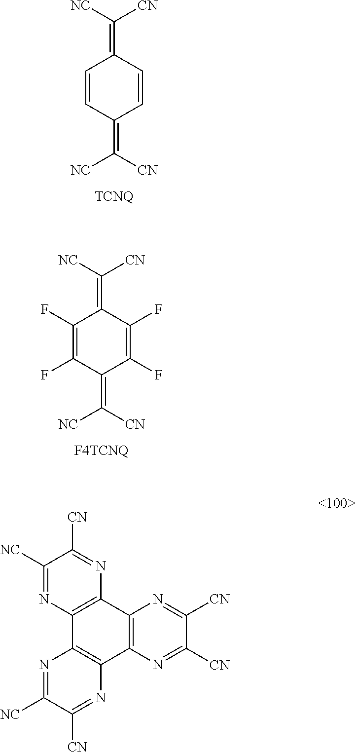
C1=CC(=C([CN])[NC])C=CC1=C([NC])[CN].C1(F)=C(F)C(=C([CN])[NC])C(F)=C(F)C1=C([NC])[CN].C1([NC])=NC2=C(N=C1[CN])C1=C(C3=C2N=C([NC])C([CN])=N3)N=C([CN])C([CN])=N1
